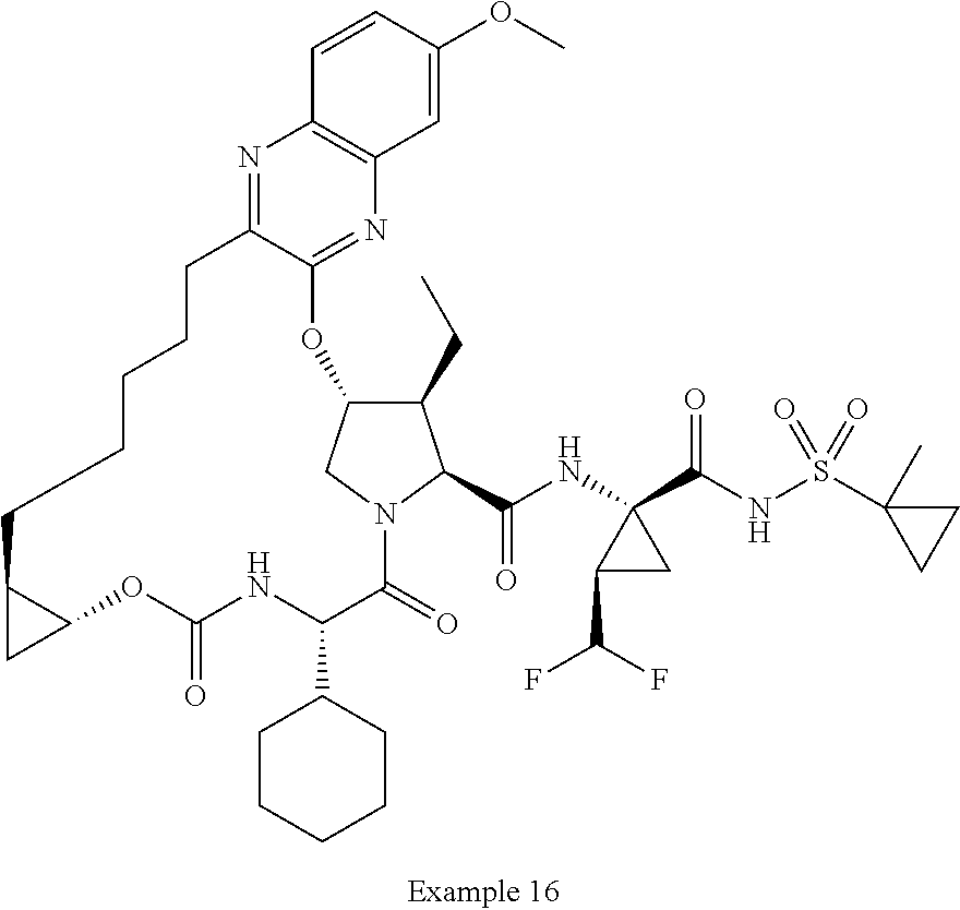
N1=C2C(=NC3=C1C=CC(OC)=C3)OC1C(CC)C(C(NC3(C(NS(C4(C)CC4)(=O)=O)=O)C(C(F)F)C3)=O)N(C1)C(=O)C(C1CCCCC1)NC(=O)OC1C(C1)CCCCC2
